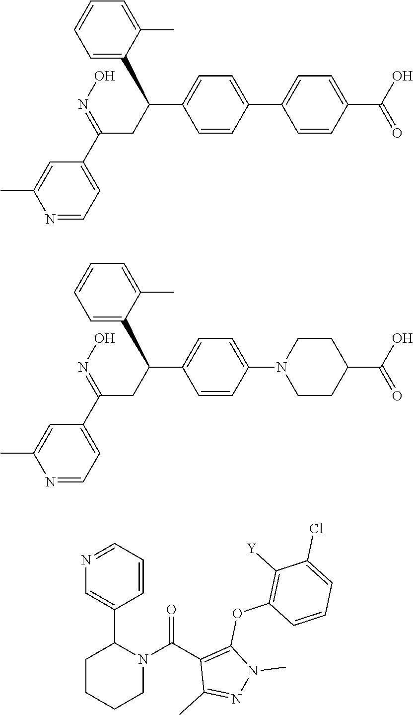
C1=C(C(CC(C2=CC=NC(C)=C2)=NO)C2=CC=C(C3=CC=C(C(O)=O)C=C3)C=C2)C(C)=CC=C1.C1=C(C(CC(C2=CC=NC(C)=C2)=NO)C2=CC=C(N3CCC(C(O)=O)CC3)C=C2)C(C)=CC=C1.C1CCCN(C(C2=C(OC3=C([Y])C(Cl)=CC=C3)N(C)N=C2C)=O)C1C1=CN=CC=C1
